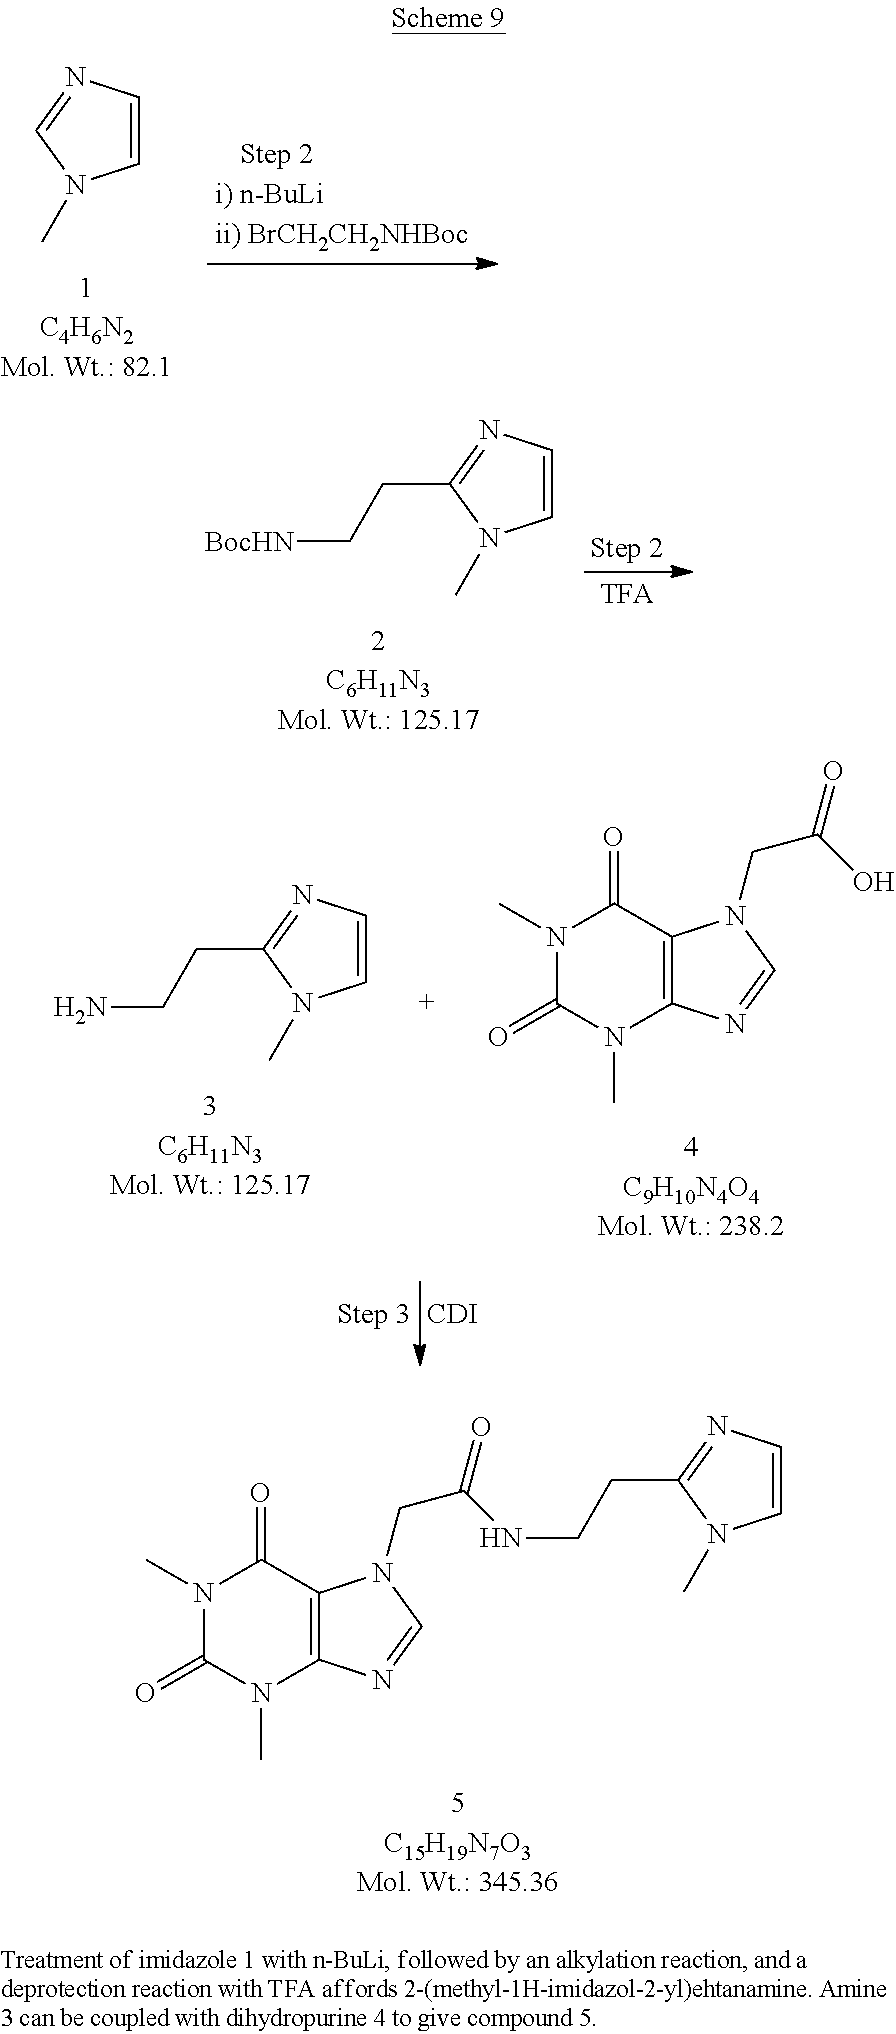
N1(C)C(=O)N(C)C2=C(C1=O)N(CC(NCCC1=NC=CN1C)=O)C=N2.C1=CN=C(CC[BocHN])N1C.[CDI].C1=CN=C(CCN)N1C.N1(C)C(=O)N(C)C2=C(C1=O)N(CC(O)=O)C=N2.C1=CN=CN1C
